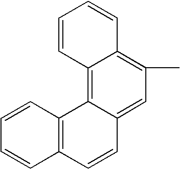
C12=C3C(=CC(C)=C1C=CC=C2)C=CC1=C3C=CC=C1
